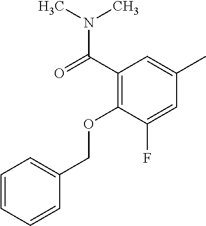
C1=CC=CC(COC2=C(C(N(C)C)=O)C=C(C)C=C2F)=C1
